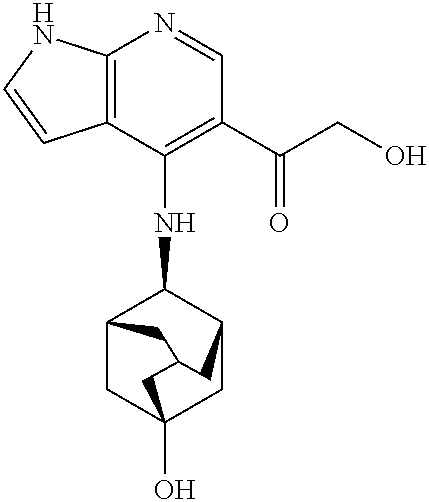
C12=C(C(NC3C4CC5(O)CC3CC(C4)C5)=C(C(CO)=O)C=N1)C=CN2
